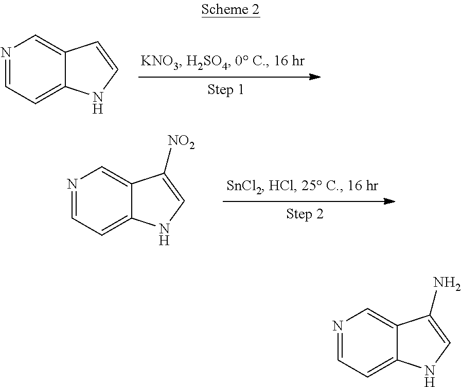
N1=CC=C2C(=C1)C=CN2.N1=CC=C2C(=C1)C([NO2])=CN2.N1=CC=C2C(=C1)C(N)=CN2
